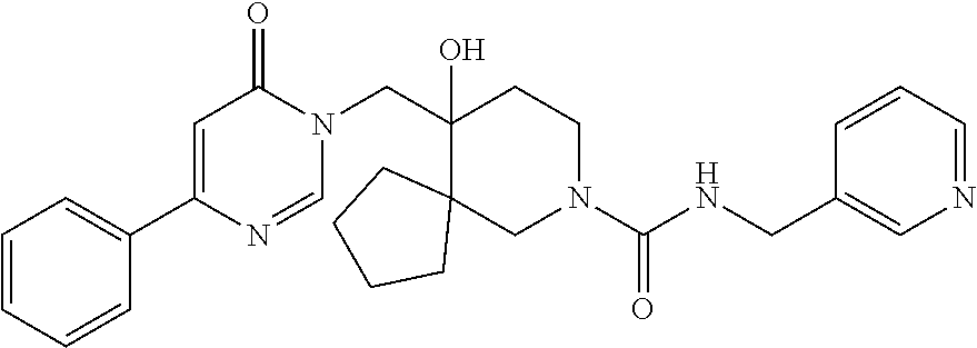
C1(C2=CC(=O)N(CC3(O)C4(CN(C(NCC5=CN=CC=C5)=O)CC3)CCCC4)C=N2)=CC=CC=C1
